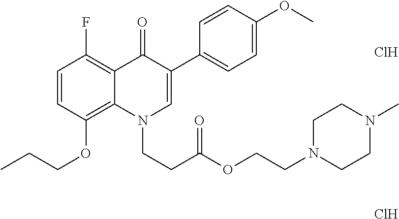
C1=CC(OCCC)=C2C(=C1F)C(=O)C(C1=CC=C(OC)C=C1)=CN2CCC(OCCN1CCN(C)CC1)=O.Cl.Cl
